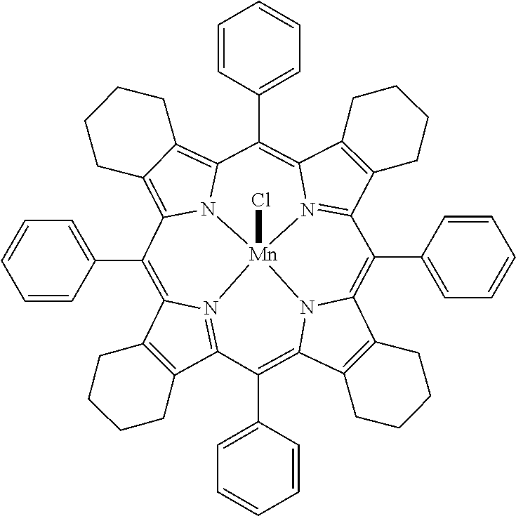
C12=C(C3=N4C1=C(C1=CC=CC=C1)C1=C5C(=C6N1[Mn]41(Cl)N4=C(C7=C(C4=C6C4=CC=CC=C4)CCCC7)C(C4=CC=CC=C4)=C4C6=C(C(=C3C3=CC=CC=C3)N41)CCCC6)CCCC5)CCCC2
